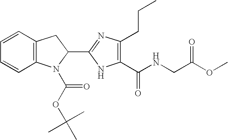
C12=C(C=CC=C1)CC(C1=NC(CCC)=C(C(NCC(OC)=O)=O)N1)N2C(OC(C)(C)C)=O
